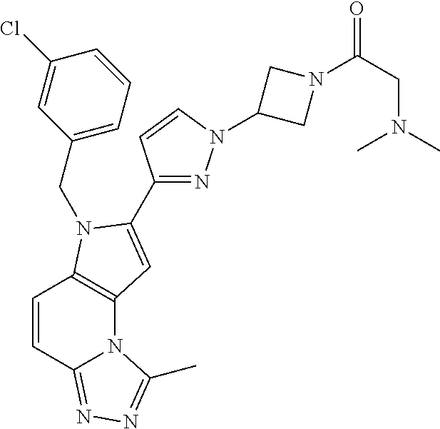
C1=CC2=NN=C(C)N2C2=C1N(CC1=CC=CC(Cl)=C1)C(C1=NN(C3CN(C(=O)CN(C)C)C3)C=C1)=C2
